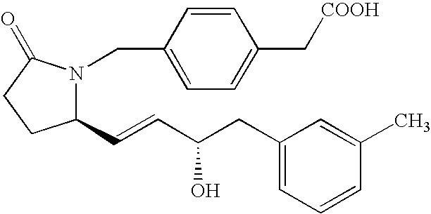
C1(C=CC(CC2=CC=CC(C)=C2)O)N(CC2=CC=C(C[COOH])C=C2)C(=O)CC1
